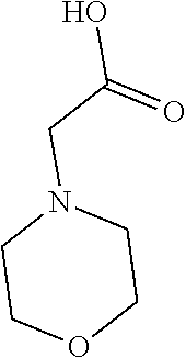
C1COCCN1CC(=O)O
